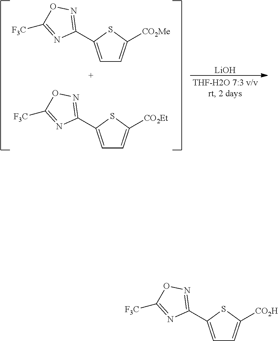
C1=C(C2=NOC([F3C])=N2)SC([CO2Me])=C1.C1=C(C2=NOC([F3C])=N2)SC([CO2Et])=C1.[LiOH].C1=C(C2=NOC([F3C])=N2)SC([CO2H])=C1
